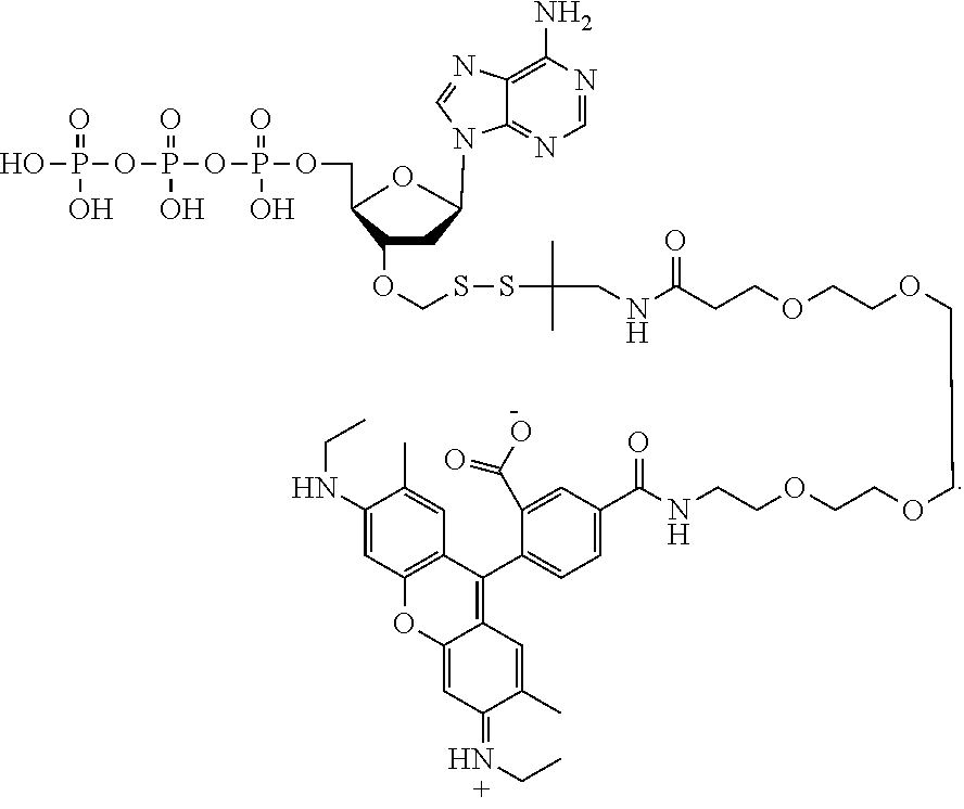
OP(=O)(O)OP(OP(OCC1OC(N2C3=NC=NC(N)=C3N=C2)CC1OCSSC(C)(C)CNC(CCOCCOCCOCCOCCNC(C1=CC=C(C2=C3C(=CC(=NCC)C(C)=C3)OC3=C2C=C(C)C(NCC)=C3)C(C(O)=O)=C1)=O)=O)(O)=O)(O)=O
